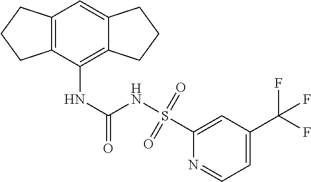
C12=C(C(NC(NS(C3=CC(C(F)(F)F)=CC=N3)(=O)=O)=O)=C3C(=C1)CCC3)CCC2
